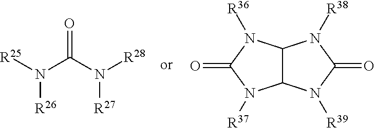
O=C(N([R28])[R27])N([R25])[R26].C12C(N([R39])C(=O)N1[R38])N([R37])C(=O)N2[R36]
